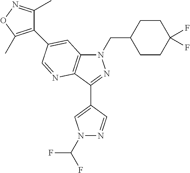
N1(C(F)F)N=CC(C2=NN(CC3CCC(F)(F)CC3)C3=C2N=CC(C2=C(C)ON=C2C)=C3)=C1
